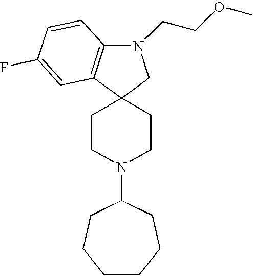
C1CN(C2CCCCCC2)CCC12CN(CCOC)C1=C2C=C(F)C=C1
